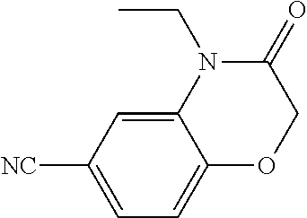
C12=CC([NC])=CC=C1OCC(=O)N2CC
